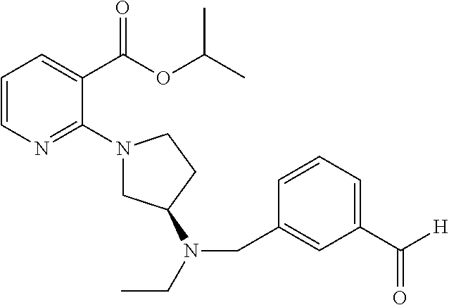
C1=CN=C(N2CC(N(CC)CC3=CC(C([H])=O)=CC=C3)CC2)C(C(OC(C)C)=O)=C1
